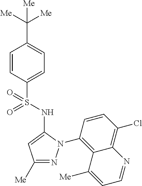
C1=CC(S(=O)(NC2=CC([Me])=NN2C2=C3C(=C(Cl)C=C2)N=CC=C3[Me])=O)=CC=C1C([Me])([Me])[Me]
